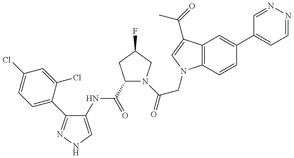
C1(NC(=O)C2N(C(CN3C4=C(C(C(C)=O)=C3)C=C(C3=CC=NN=C3)C=C4)=O)CC(F)C2)=CNN=C1C1=CC=C(Cl)C=C1Cl
